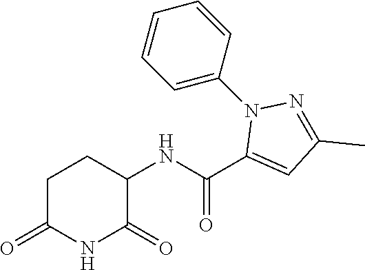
C1C(=O)NC(=O)C(NC(C2=CC(C)=NN2C2=CC=CC=C2)=O)C1
